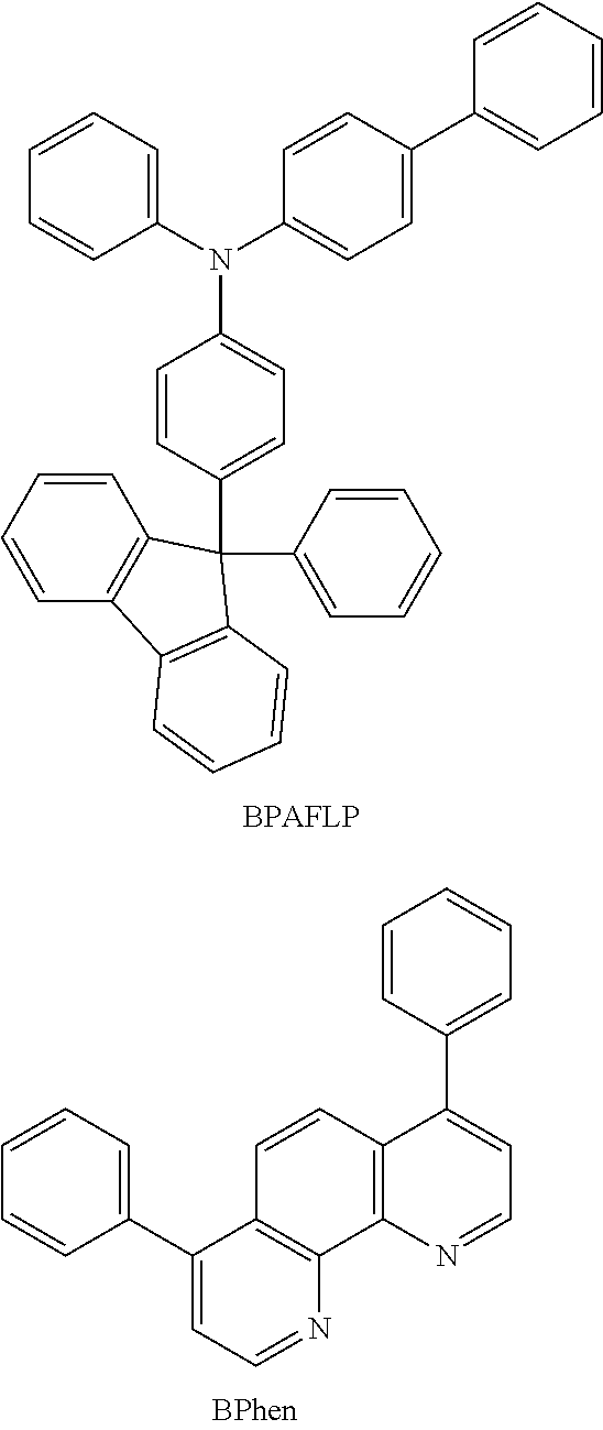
C1(N(C2=CC=C(C3=CC=CC=C3)C=C2)C2=CC=C(C3(C4=CC=CC=C4)C4=C(C=CC=C4)C4=C3C=CC=C4)C=C2)=CC=CC=C1.C1(C2=CC=NC3=C2C=CC2=C3N=CC=C2C2=CC=CC=C2)=CC=CC=C1
